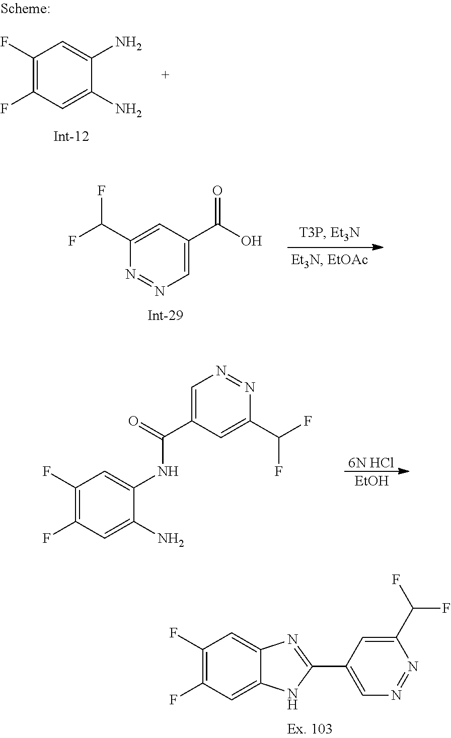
C1(F)=C(F)C=C(N)C(N)=C1.C1(C(F)F)=CC(C(O)=O)=CN=N1.C1(F)=C(F)C=C2C(=C1)N=C(C1=CN=NC(C(F)F)=C1)N2.[EtOH].C1(F)=C(F)C=C(N)C(NC(C2=CN=NC(C(F)F)=C2)=O)=C1.[6N HCl]
